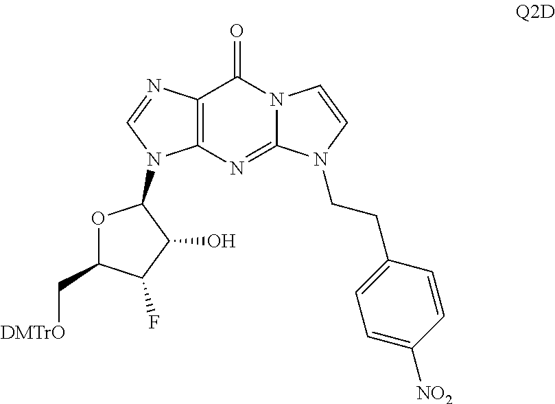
O1C(C[DMTrO])C(F)C(O)C1N1C2=C(N=C1)C(=O)N1C(=N2)N(CCC2=CC=C([NO2])C=C2)C=C1
